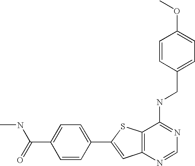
C12=C(N=CN=C1NCC1=CC=C(OC)C=C1)C=C(C1=CC=C(C(=O)NC)C=C1)S2
